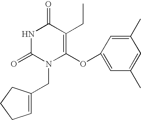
N1C(=O)N(CC2=CCCC2)C(OC2=CC(C)=CC(C)=C2)=C(CC)C1=O
